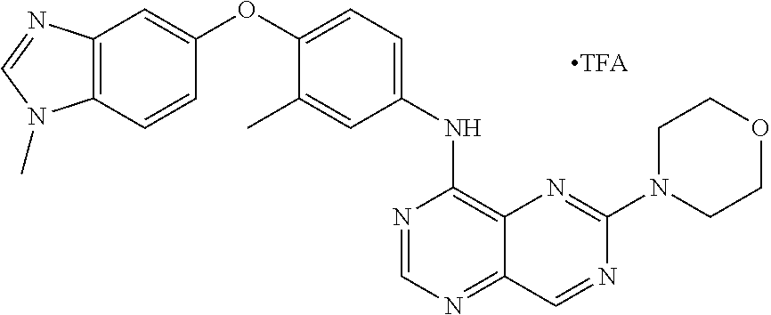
C12=C(C=CC(OC3=CC=C(NC4=C5C(=NC=N4)C=NC(N4CCOCC4)=N5)C=C3C)=C1)N(C)C=N2
